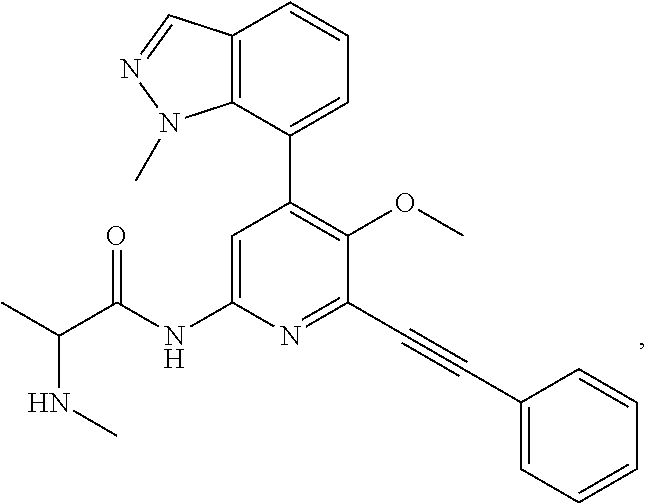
N(C(C)C(NC1=CC(C2=CC=CC3=C2N(C)N=C3)=C(OC)C(C#CC2=CC=CC=C2)=N1)=O)C
